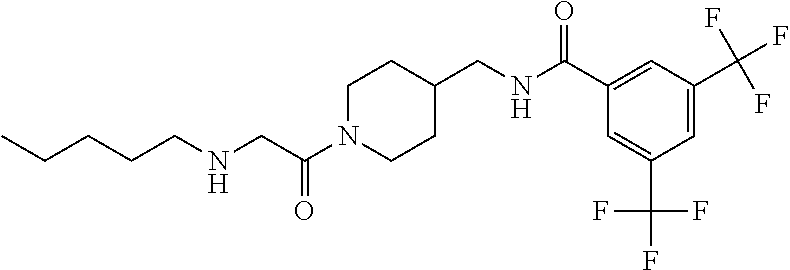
N(CC(N1CCC(CNC(C2=CC(C(F)(F)F)=CC(C(F)(F)F)=C2)=O)CC1)=O)CCCCC
